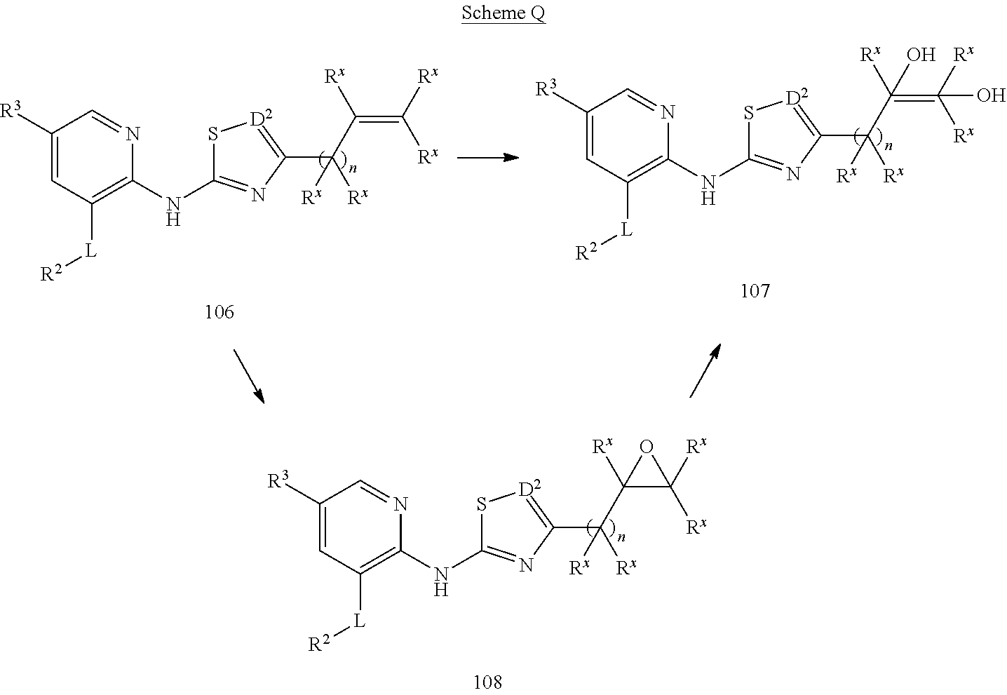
C1([R3])=CC([L][R2])=C(NC2=NC(C(C3([Rx])C([Rx])([Rx])O3)([Rx])[Rx])=[D2]S2)N=C1.C1([R3])=CC([L][R2])=C(NC2=NC(C(C(=C([Rx])[Rx])[Rx])([Rx])[Rx])=[D2]S2)N=C1.C1([R3])=CC([L][R2])=C(NC2=NC(C(C(=C([Rx])([Rx])O)([Rx])O)([Rx])[Rx])=[D2]S2)N=C1
